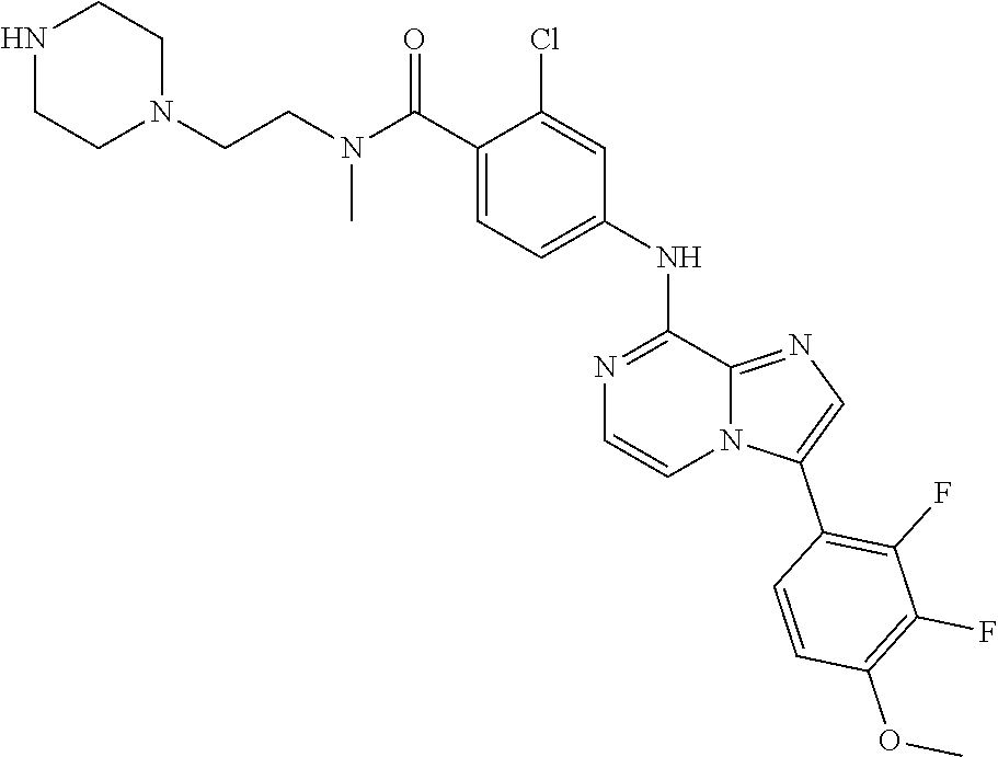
C1(NC2=CC=C(C(N(CCN3CCNCC3)C)=O)C(Cl)=C2)=NC=CN2C1=NC=C2C1=C(F)C(F)=C(OC)C=C1
